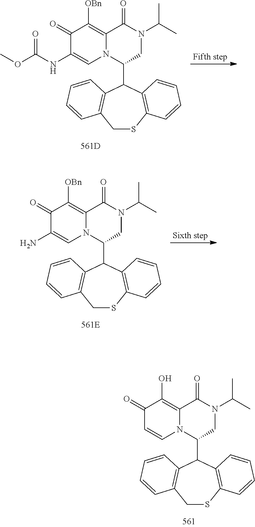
C1SC2=C(C(C3CN(C(C)C)C(=O)C4=C([OBn])C(=O)C(NC(OC)=O)=CN34)C3=C1C=CC=C3)C=CC=C2.C1SC2=C(C(C3CN(C(C)C)C(=O)C4=C([OBn])C(=O)C(N)=CN34)C3=C1C=CC=C3)C=CC=C2.C1SC2=C(C(C3CN(C(C)C)C(=O)C4=C(O)C(=O)C=CN34)C3=C1C=CC=C3)C=CC=C2
